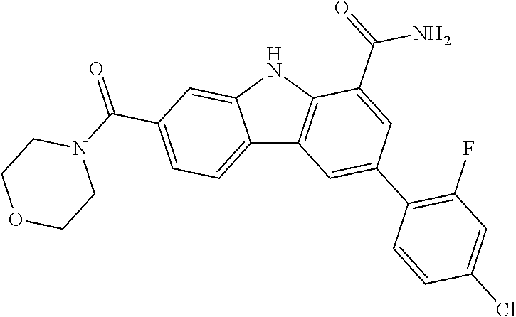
C12=CC=C(C(=O)N3CCOCC3)C=C1NC1=C2C=C(C2=C(F)C=C(Cl)C=C2)C=C1C(=O)N
